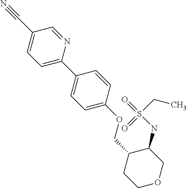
C1=C(C2=CC=C(OCC3CCOCC3NS(CC)(=O)=O)C=C2)N=CC(C#N)=C1
